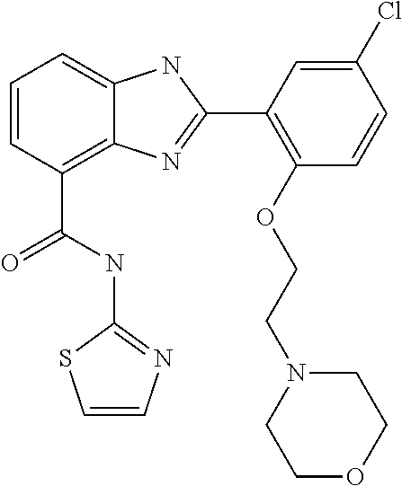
C1=CC(C(NC2=NC=CS2)=O)=C2C(=C1)NC(C1=C(OCCN3CCOCC3)C=CC(Cl)=C1)=N2
